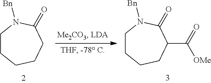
C1CCCCC(=O)N1[Bn].C1CCCC(C([OMe])=O)C(=O)N1[Bn]
